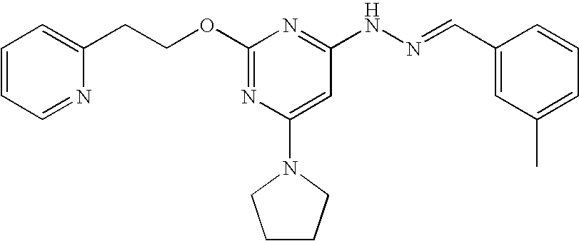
C1(OCCC2=CC=CC=N2)=NC(N2CCCC2)=CC(NN=CC2=CC(C)=CC=C2)=N1
